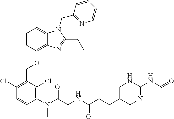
C1=CC(OCC2=C(Cl)C=CC(N(C)C(=O)CNC(CCC3CN=C(NC(C)=O)NC3)=O)=C2Cl)=C2C(=C1)N(CC1=NC=CC=C1)C(CC)=N2
